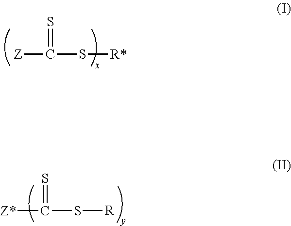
[Z]C(S[R*])=S.[Z*]C(S[R])=S
